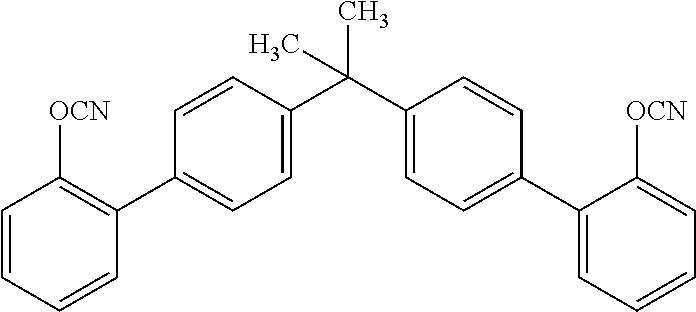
C1(C(C2=CC=C(C3=C([OCN])C=CC=C3)C=C2)(C)C)=CC=C(C2=CC=CC=C2[OCN])C=C1
